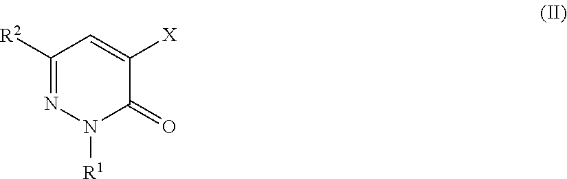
C1([R2])=NN([R1])C(=O)C([X])=C1
